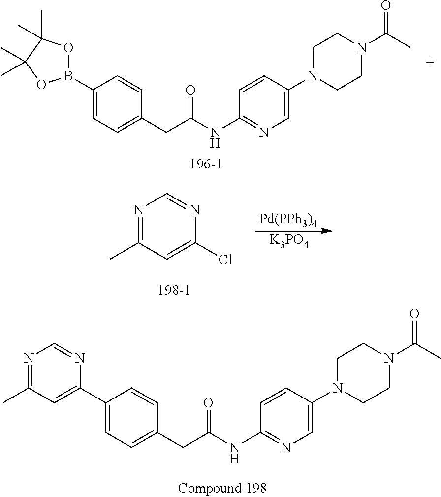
C1=C(C2=CC(C)=NC=N2)C=CC(CC(NC2=NC=C(N3CCN(C(C)=O)CC3)C=C2)=O)=C1.C1=C(B2OC(C)(C)C(C)(C)O2)C=CC(CC(NC2=NC=C(N3CCN(C(C)=O)CC3)C=C2)=O)=C1.[Pd(PPh3)4].[K3PO4].N1=C(C)C=C(Cl)N=C1
